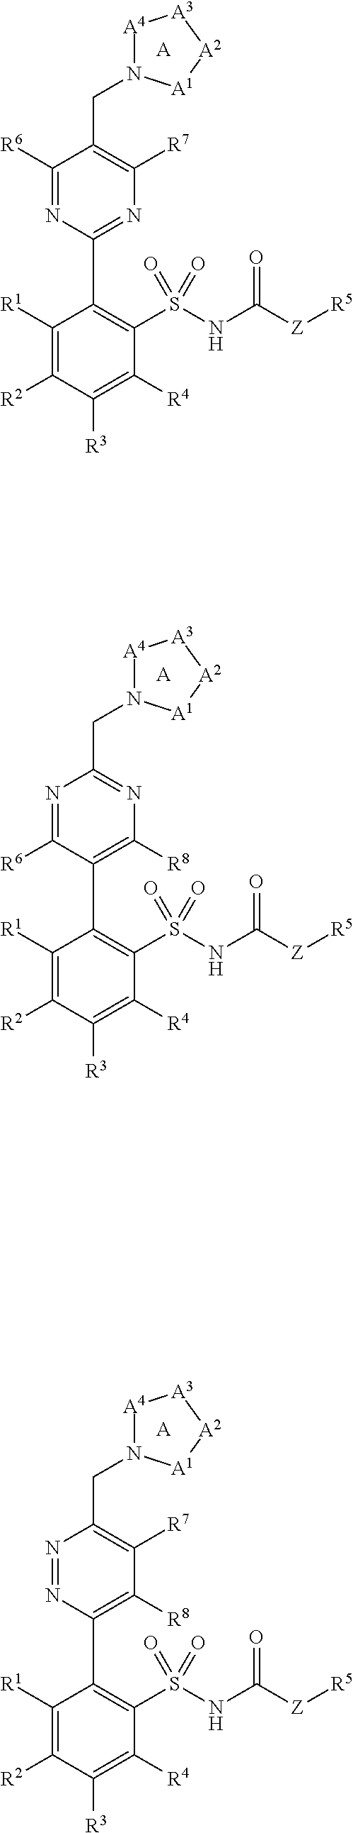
[A].C1([R6])=NC(C2=C(S(NC([Z][R5])=O)(=O)=O)C([R4])=C([R3])C([R2])=C2[R1])=NC([R7])=C1CN1[A4][A3][A2][A1]1.[A].N1=C([R6])C(C2=C(S(NC([Z][R5])=O)(=O)=O)C([R4])=C([R3])C([R2])=C2[R1])=C([R8])N=C1CN1[A4][A3][A2][A1]1.[A].N1=NC(C2=C(S(NC([Z][R5])=O)(=O)=O)C([R4])=C([R3])C([R2])=C2[R1])=C([R8])C([R7])=C1CN1[A4][A3][A2][A1]1
